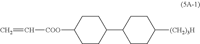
C=C[COO]C1CCC(C2CCC([(CH2)3H])CC2)CC1
